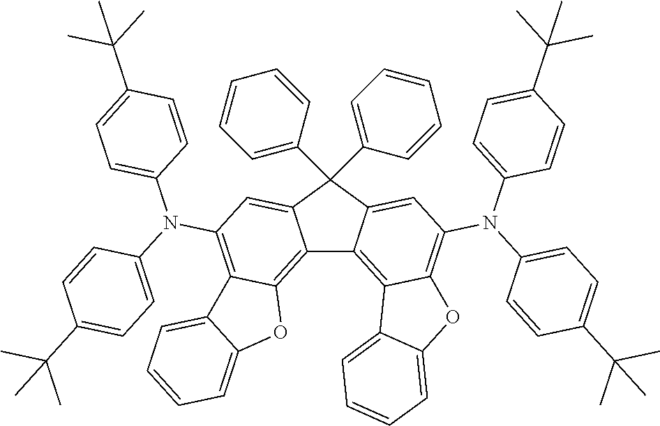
C12=C3C(=C(N(C4=CC=C(C(C)(C)C)C=C4)C4=CC=C(C(C)(C)C)C=C4)C=C1C(C1=CC=CC=C1)(C1=CC=CC=C1)C1=CC(N(C4=CC=C(C(C)(C)C)C=C4)C4=CC=C(C(C)(C)C)C=C4)=C4C(=C21)C1=CC=CC=C1O4)C1=CC=CC=C1O3
